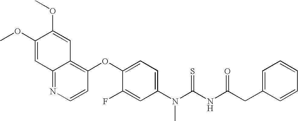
C1(OC)=CC2=NC=CC(OC3=CC=C(N(C(NC(CC4=CC=CC=C4)=O)=S)C)C=C3F)=C2C=C1OC
